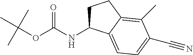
C1C(NC(OC(C)(C)C)=O)C2=CC=C(C#N)C(C)=C2C1
